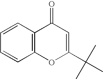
C12=C(C=CC=C1)C(=O)C=C(C(C)(C)C)O2
